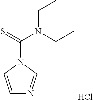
C1=CN(C(=S)N(CC)CC)C=N1.Cl
